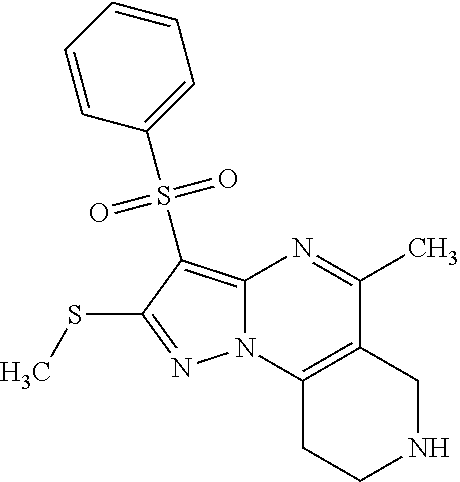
C12=C(S(C3=CC=CC=C3)(=O)=O)C(SC)=NN1C1=C(C(C)=N2)CNCC1
